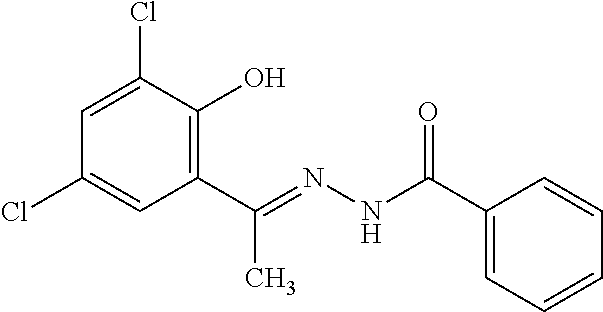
C1=C(Cl)C(O)=C(C(=NNC(C2=CC=CC=C2)=O)C)C=C1Cl
